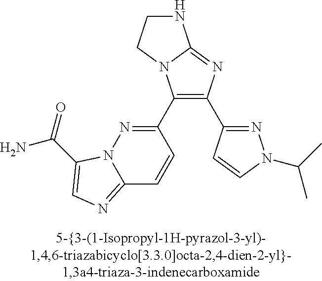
C1(C2=NN3C(=NC=C3C(N)=O)C=C2)=C(C2=NN(C(C)C)C=C2)N=C2N1CCN2
